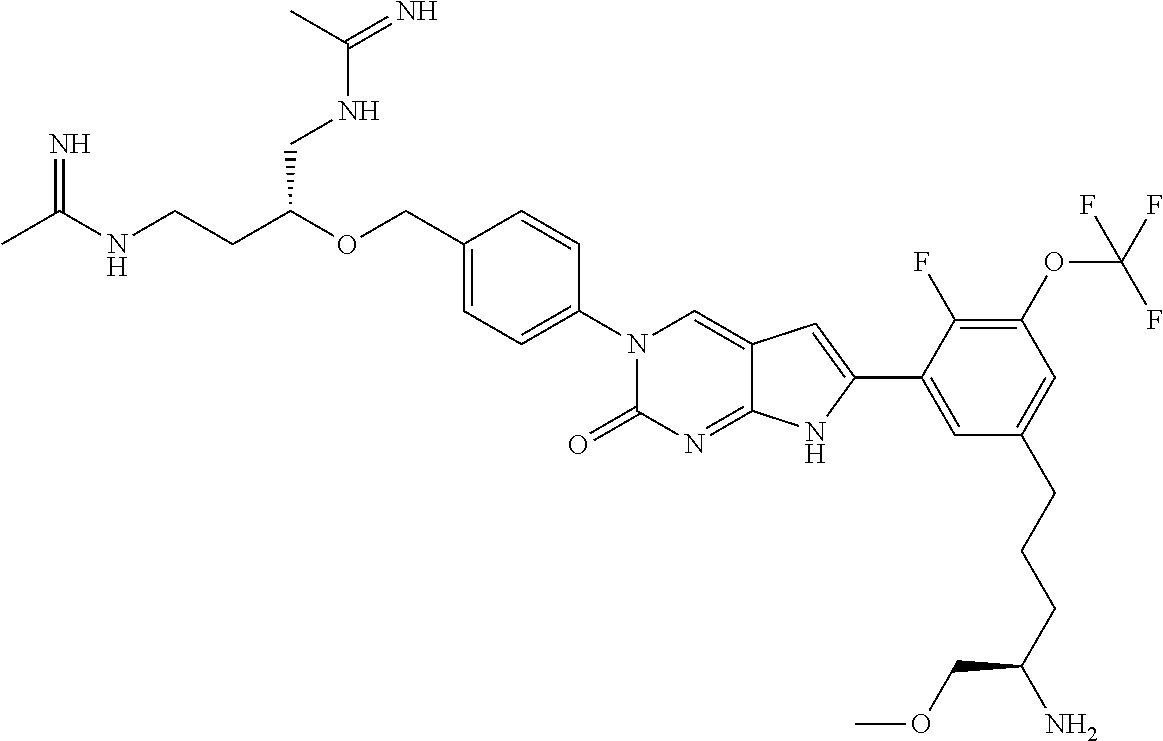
N=C(NCCC(OCC1=CC=C(N2C(=O)N=C3C(=C2)C=C(C2=CC(CCCC(N)COC)=CC(OC(F)(F)F)=C2F)N3)C=C1)CNC(=N)C)C
